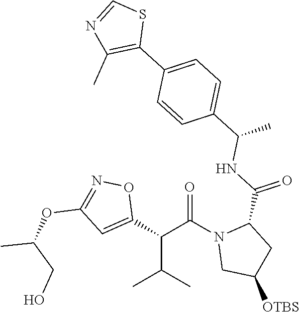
C1(C(C(N2CC([OTBS])CC2C(=O)NC(C)C2=CC=C(C3=C(C)N=CS3)C=C2)=O)C(C)C)=CC(OC(CO)C)=NO1
